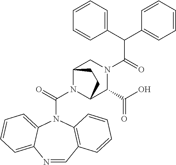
C(N1C2C(C(O)=O)N(C(C(C3=CC=CC=C3)C3=CC=CC=C3)=O)CC1CC2)(=O)N1C2=C(C=NC3=CC=CC=C13)C=CC=C2
